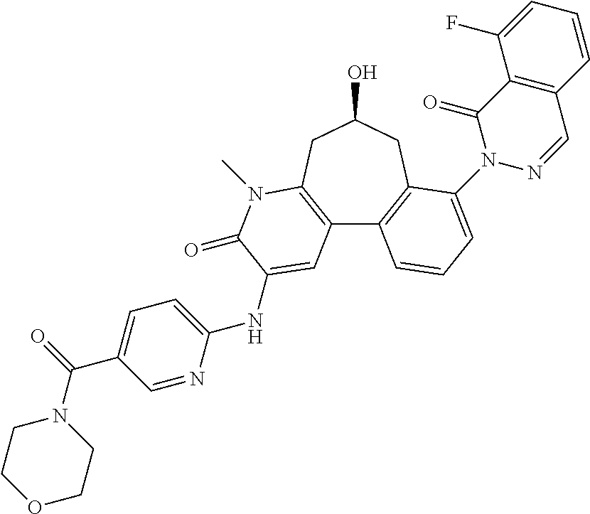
C12=C(CC(O)CC3=C1C=CC=C3N1N=CC3=C(C1=O)C(F)=CC=C3)N(C)C(=O)C(NC1=CC=C(C(N3CCOCC3)=O)C=N1)=C2
